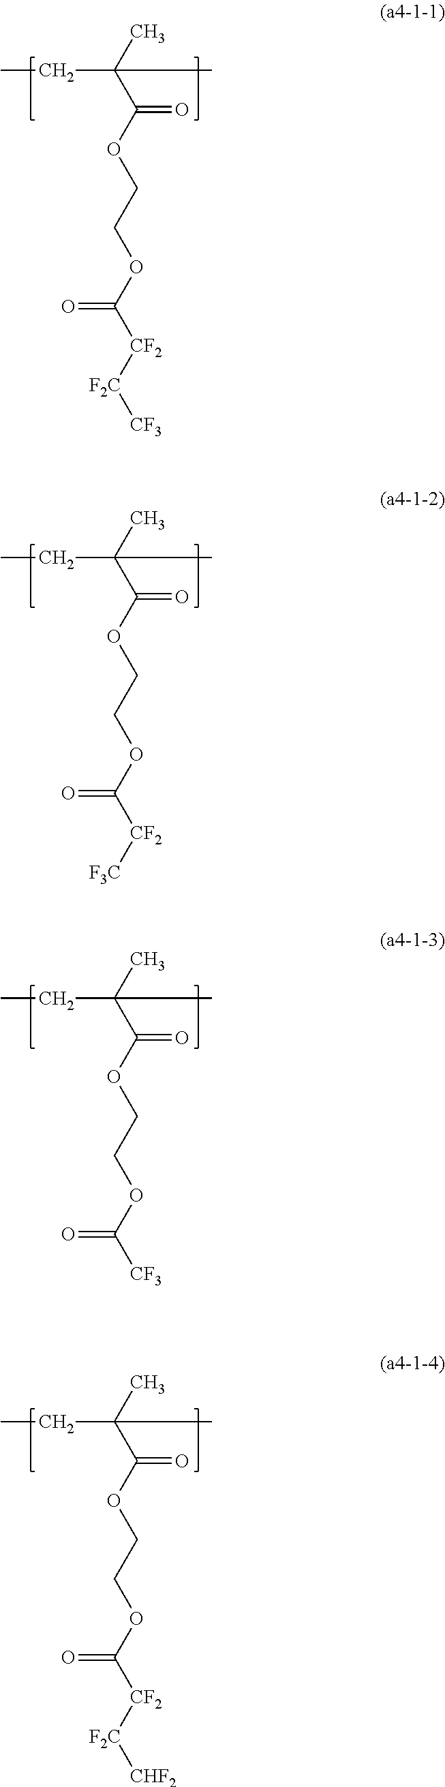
CC(C(OCCOC([CF2][F2C][CF3])=O)=O)(CC)C.CC(C(OCCOC([CF2][F3C])=O)=O)(CC)C.CC(C(OCCOC([CF3])=O)=O)(CC)C.CC(C(OCCOC([CF2][F2C][CHF2])=O)=O)(CC)C
